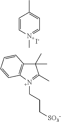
C1=C[N+](C)=CC=C1C.[I-].C1(C)(C)C2=C([N+](CCC[SO3-])=C1C)C=CC=C2
